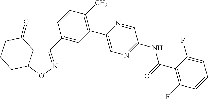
C1(C(=O)NC2=NC=C(C3=C(C)C=CC(C4=NOC5C4C(=O)CCC5)=C3)N=C2)=C(F)C=CC=C1F
